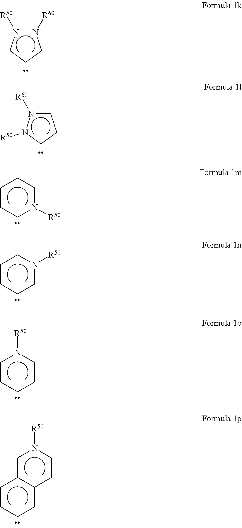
N1([R60])N([R50])CCC1.C1N([R60])N([R50])CC1.C1CCCN([R50])C1.C1CCCCN1[R50].C1CCN([R50])CC1.C1N([R50])CCC2CCCCC12
